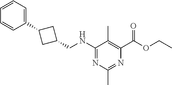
N(C1=NC(C)=NC(C(OCC)=O)=C1C)CC1CC(C2=CC=CC=C2)C1
